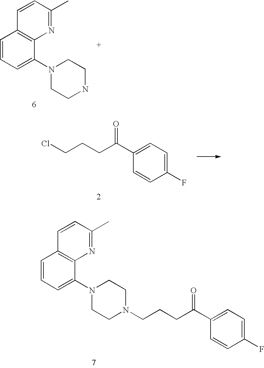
C1(N2CCNCC2)=CC=CC2=C1N=C(C)C=C2.ClCCCC(C1=CC=C(F)C=C1)=O.C1(N2CCN(CCCC(C3=CC=C(F)C=C3)=O)CC2)=CC=CC2=C1N=C(C)C=C2
